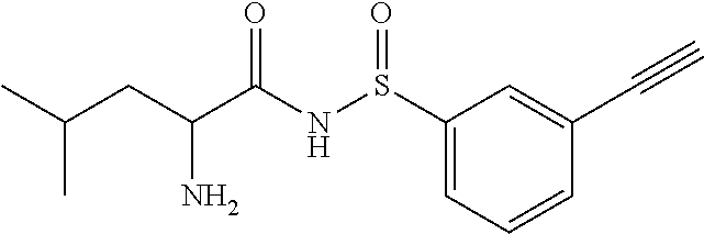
S(NC(C(CC(C)C)N)=O)(=O)C1=CC=CC(C#C)=C1
